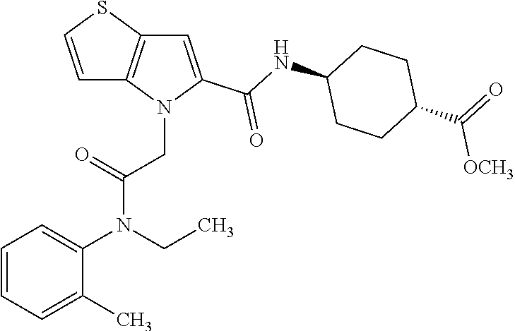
C1=CC=C(C)C(N(CC)C(=O)CN2C(C(NC3CCC(C([OCH3])=O)CC3)=O)=CC3=C2C=CS3)=C1
